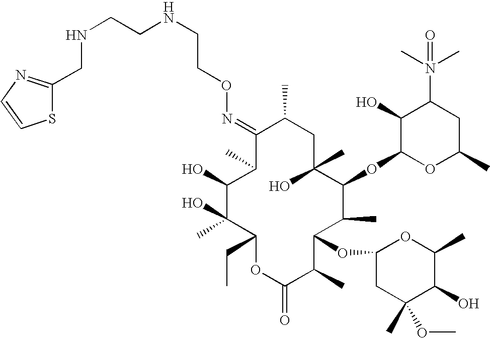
C1(=NOCCNCCNCC2=NC=CS2)C(C)C(O)C(O)(C)C(CC)OC(=O)C(C)C(OC2CC(C)(OC)C(O)C(C)O2)C(C)C(OC2OC(C)CC(N(C)(C)=O)C2O)C(C)(O)CC1C
